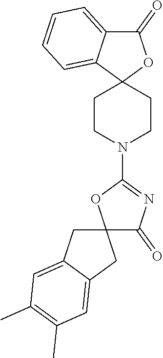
C12(CCN(C3=NC(=O)C4(O3)CC3=CC(C)=C(C)C=C3C4)CC1)OC(=O)C1=CC=CC=C21
